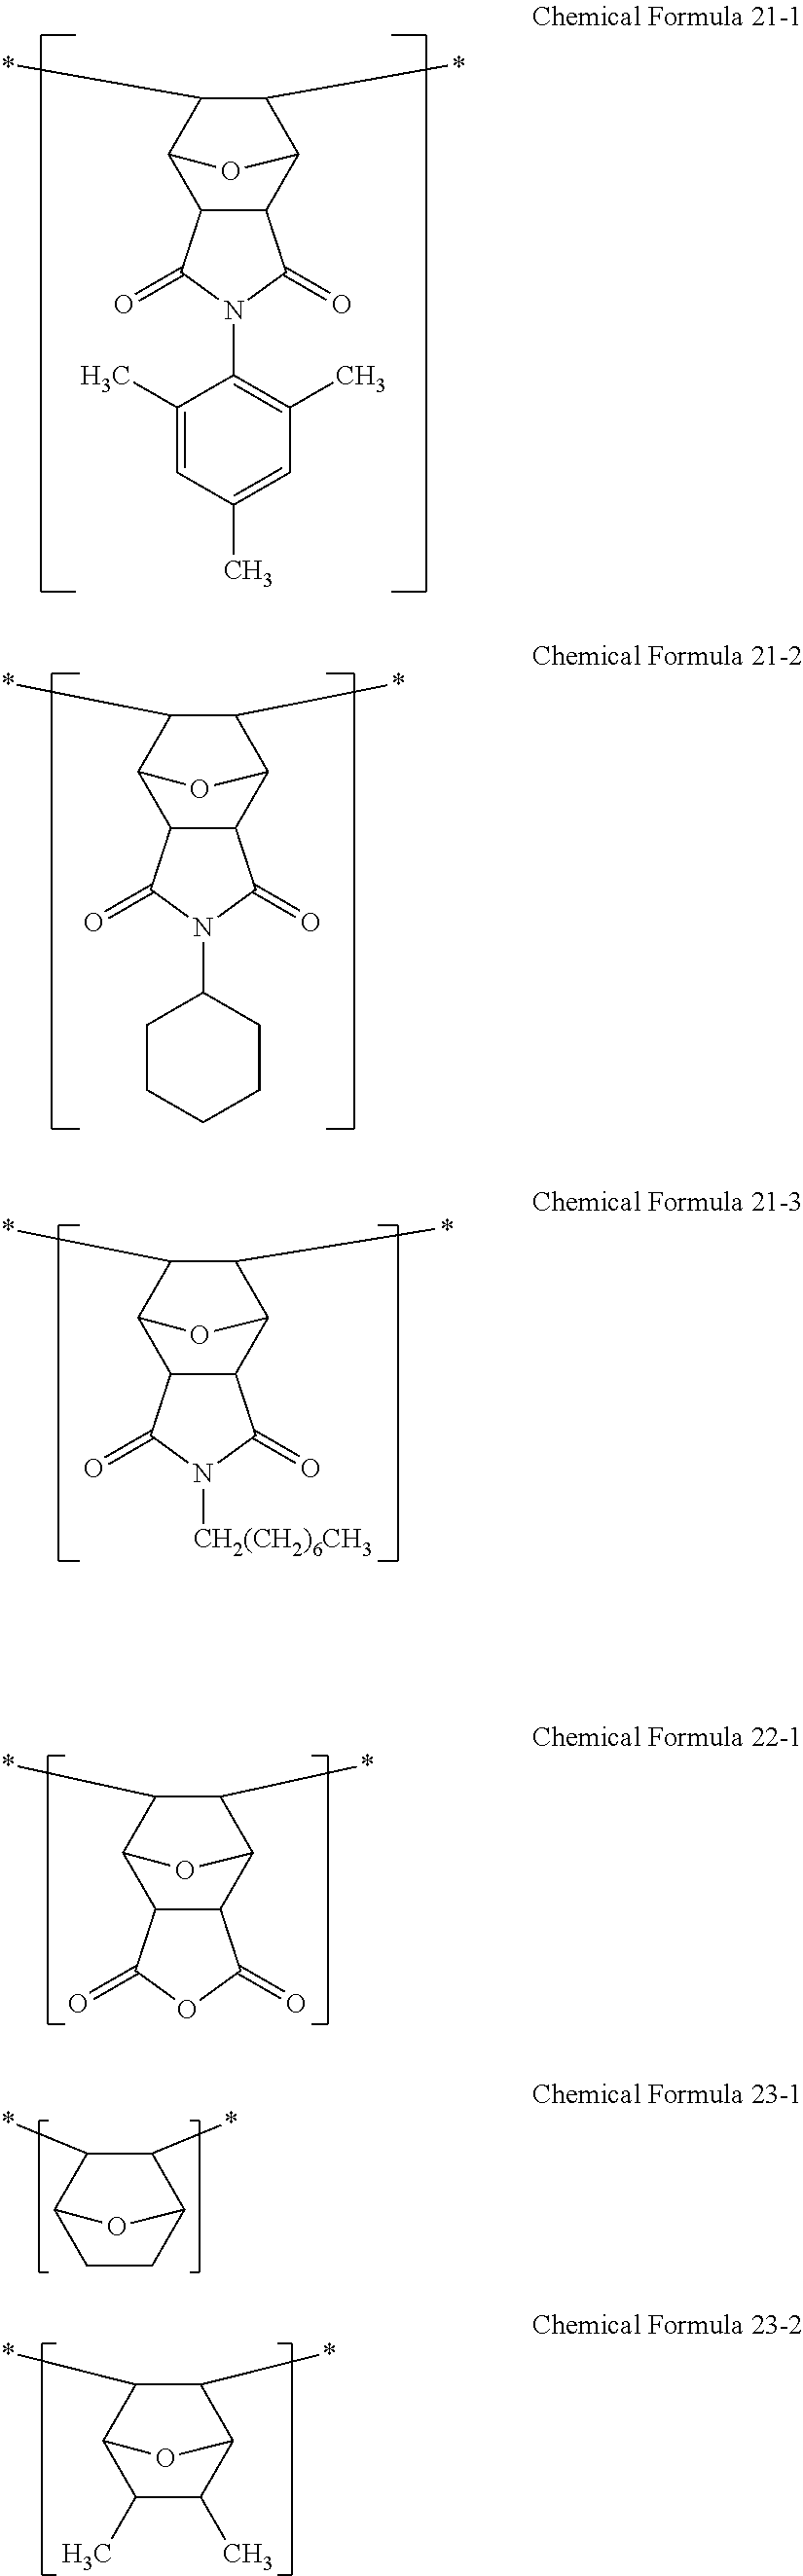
C12C(C3C(*)C(*)C1O3)C(=O)N(C1=C(C)C=C(C)C=C1C)C2=O.C12C(C3C(*)C(*)C1O3)C(=O)OC2=O.C12C(C3C(*)C(*)C1O3)C(=O)N(C1CCCCC1)C2=O.C1CC2C(*)C(*)C1O2.C1(C)C(C)C2C(*)C(*)C1O2.C12C(C3C(*)C(*)C1O3)C(=O)N([CH2(CH2)6CH3])C2=O
